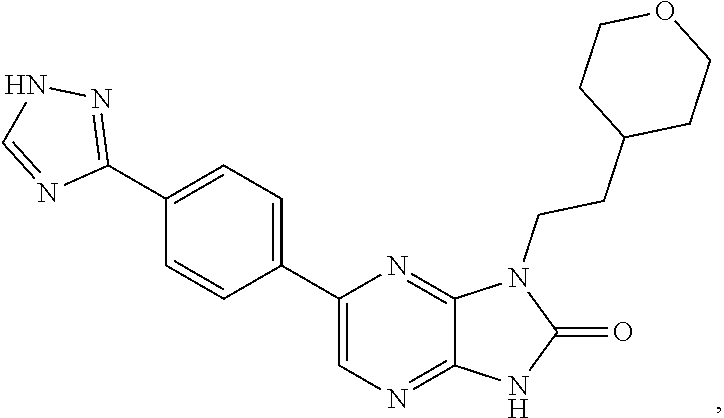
C1(C2=CN=C3C(=N2)N(CCC2CCOCC2)C(=O)N3)=CC=C(C2=NNC=N2)C=C1
